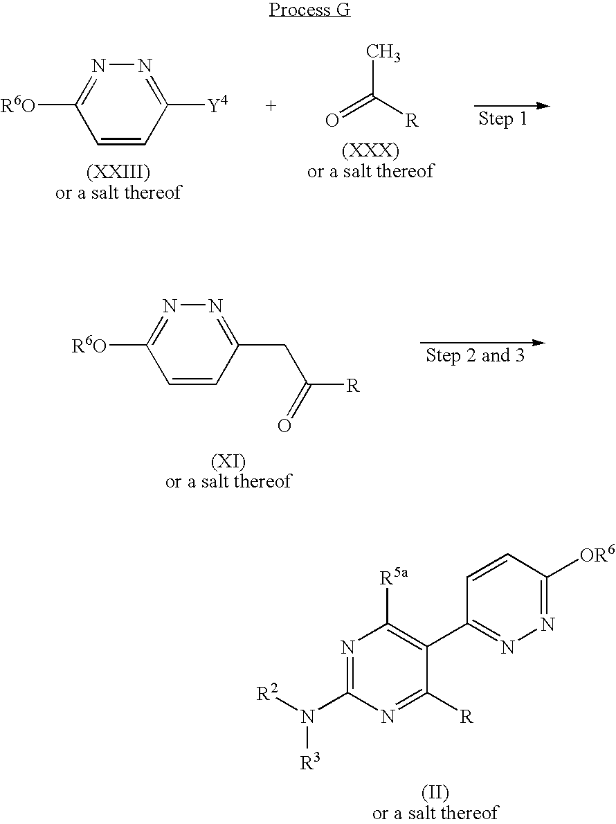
C1=CC([Y4])=NN=C1[R6O].CC([R])=O.C1=CC(CC([R])=O)=NN=C1[R6O].N1=C(N([R2])[R3])N=C([R])C(C2=NN=C([OR6])C=C2)=C1[R5a]
